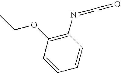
C1(N=CC=O)=C(OCC)C=CC=C1
